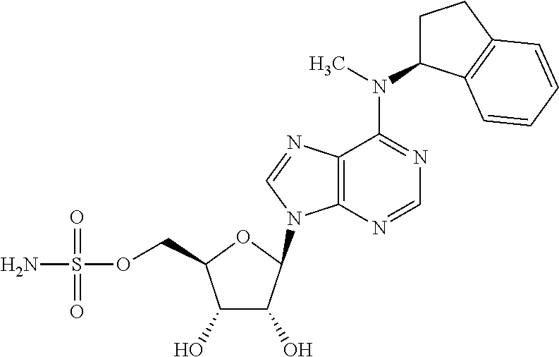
C1(O)C(O)C(N2C3=C(N=C2)C(N(C2CCC4=C2C=CC=C4)C)=NC=N3)OC1COS(N)(=O)=O
